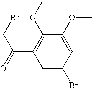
C1=C(OC)C(OC)=C(C(CBr)=O)C=C1Br
